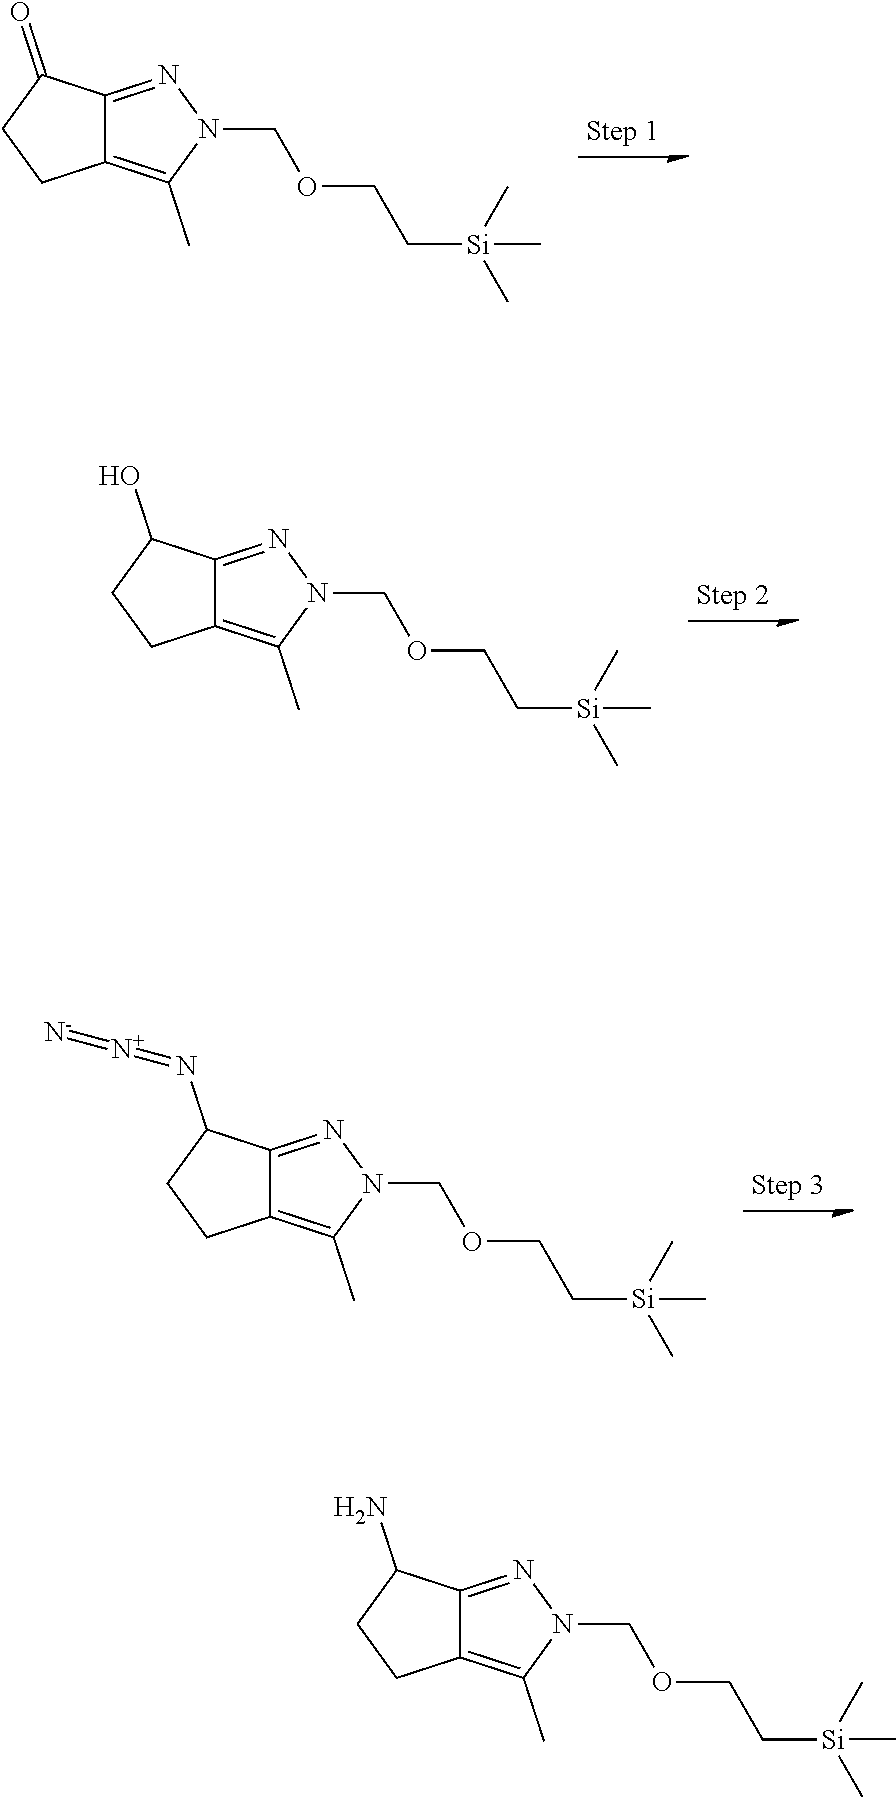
C12=C(C)N(COCC[Si](C)(C)C)N=C1C(=O)CC2.C12=C(C)N(COCC[Si](C)(C)C)N=C1C(O)CC2.C12=C(C)N(COCC[Si](C)(C)C)N=C1C(N=[N+]=[N-])CC2.C12=C(C)N(COCC[Si](C)(C)C)N=C1C(N)CC2
